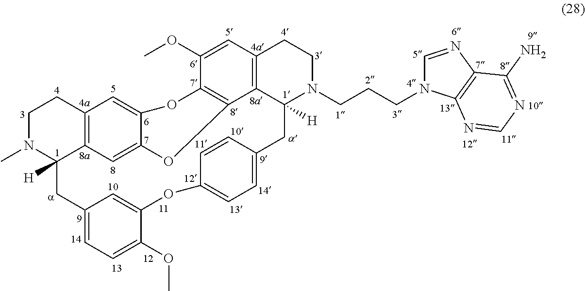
C1N(C)C2([H])C3=C(C1)C=C1C(=C3)OC3=C(O1)C(OC)=CC1=C3C([H])(N(CCCN3C=NC4=C3N=CN=C4N)CC1)CC1=CC=C(OC3=CC(=CC=C3OC)C2)C=C1
